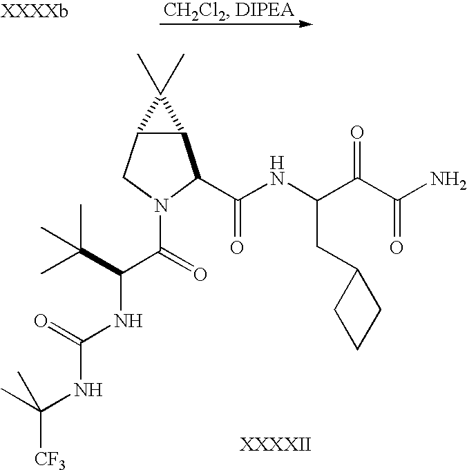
C([CF3])(NC(NC(C(=O)N1CC2C(C1C(=O)NC(CC1CCC1)C(C(=O)N)=O)C2(C)C)C(C)(C)C)=O)(C)C
